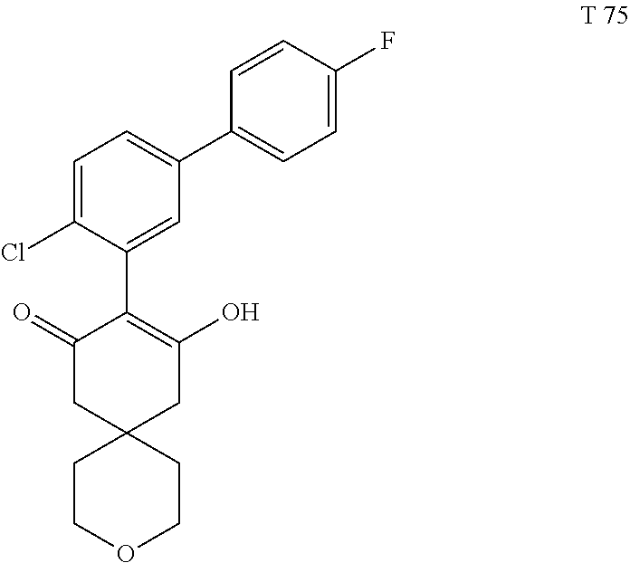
C1=C(Cl)C(C2=C(O)CC3(CC2=O)CCOCC3)=CC(C2=CC=C(F)C=C2)=C1
